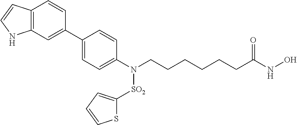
C1(C2=CC3=C(C=C2)C=CN3)=CC=C(N(CCCCCCC(NO)=O)[SO2]C2=CC=CS2)C=C1
